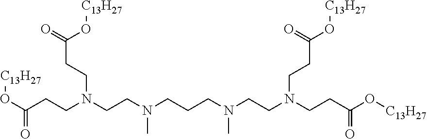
O(C(CCN(CCN(CCCN(CCN(CCC(=O)O[C13H27])CCC(=O)O[C13H27])C)C)CCC(O[C13H27])=O)=O)[C13H27]
